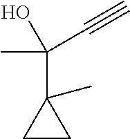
C1(C(O)(C#C)C)(C)CC1
